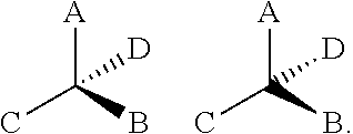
[A]C(B)(C)[D].[A]C(B)(C)[D]
